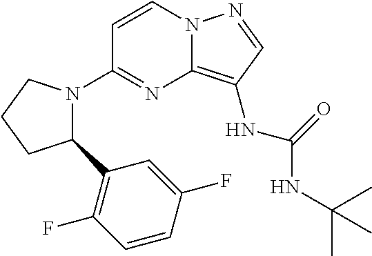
C1=CN2C(=C(NC(=O)NC(C)(C)C)C=N2)N=C1N1C(C2=C(F)C=CC(F)=C2)CCC1
